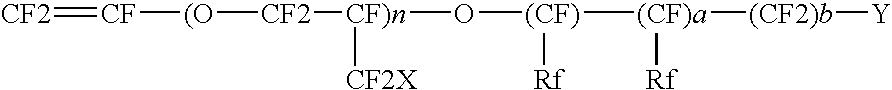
[CF2]=[CF][(O][CF2][CF)n]([CF2X])O[(CF)]([(CF)a]([(CF2)b][Y])[Rf])[Rf]
